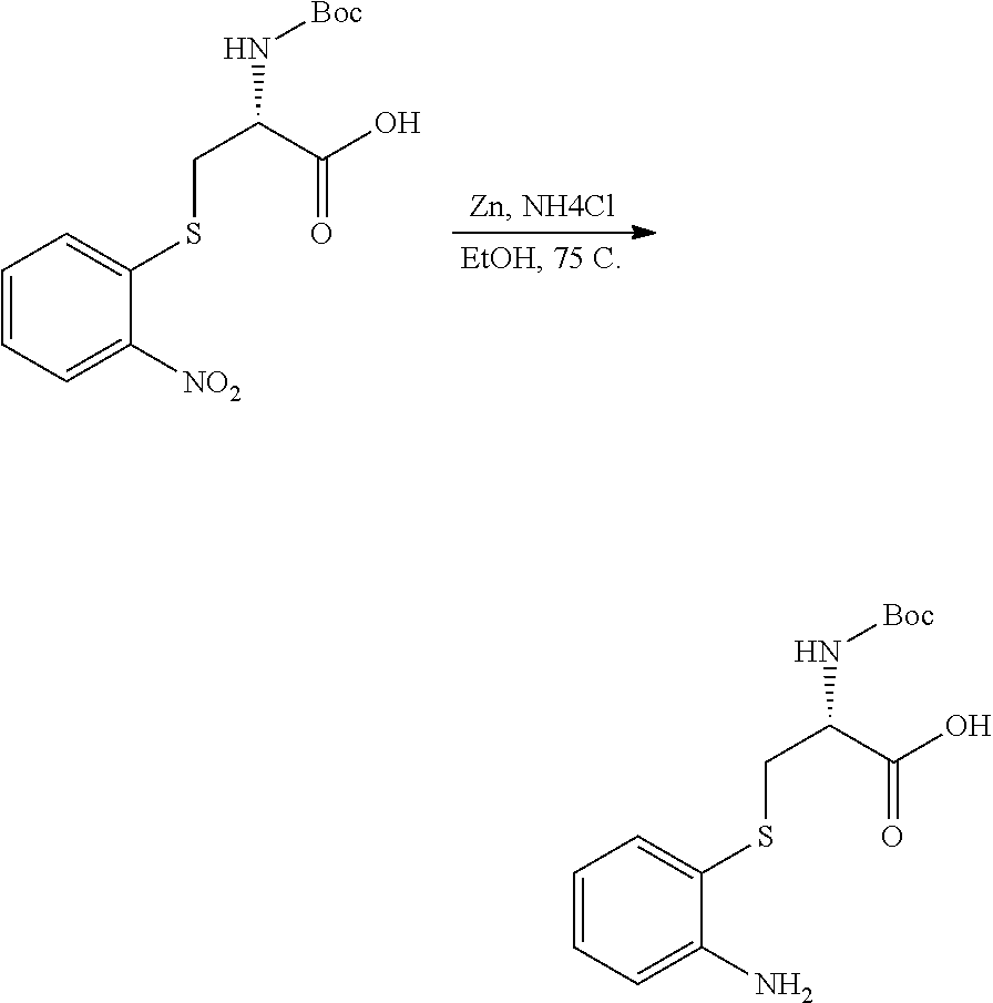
C1=CC=C([NO2])C(SCC(C(O)=O)N[Boc])=C1.C1=CC=C(N)C(SCC(C(O)=O)N[Boc])=C1
